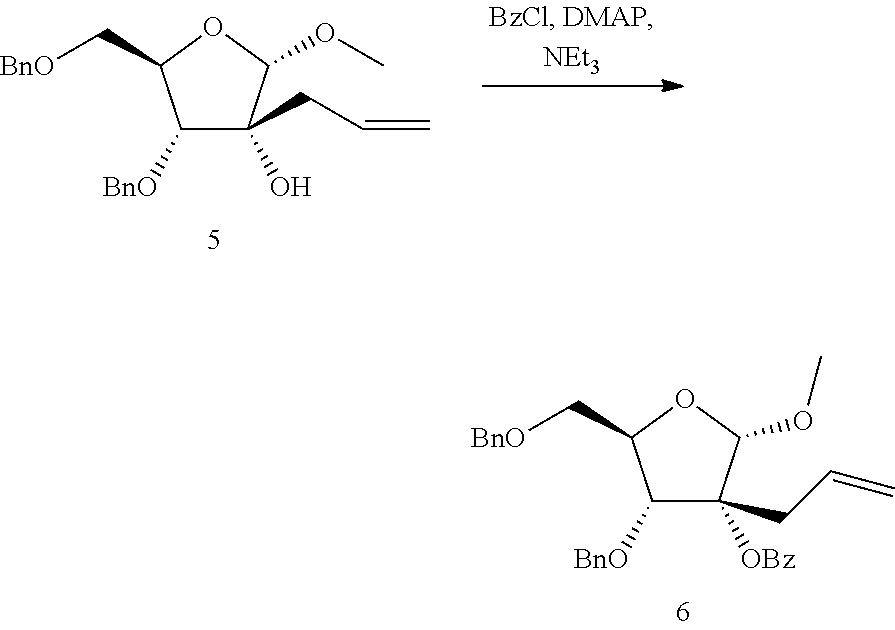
C1([BnO])C([OBz])(CC=C)C(OC)OC1C[BnO].C1([BnO])C(O)(CC=C)C(OC)OC1C[BnO]
